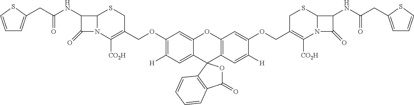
C1=CSC(CC(NC2C3N(C([CO2H])=C(COC4=C([H])C=C5C(=C4)OC4=C(C=C([H])C(OCC6=C([CO2H])N7C(SC6)C(NC(CC6=CC=CS6)=O)C7=O)=C4)C54OC(=O)C5=C4C=CC=C5)CS3)C2=O)=O)=C1
